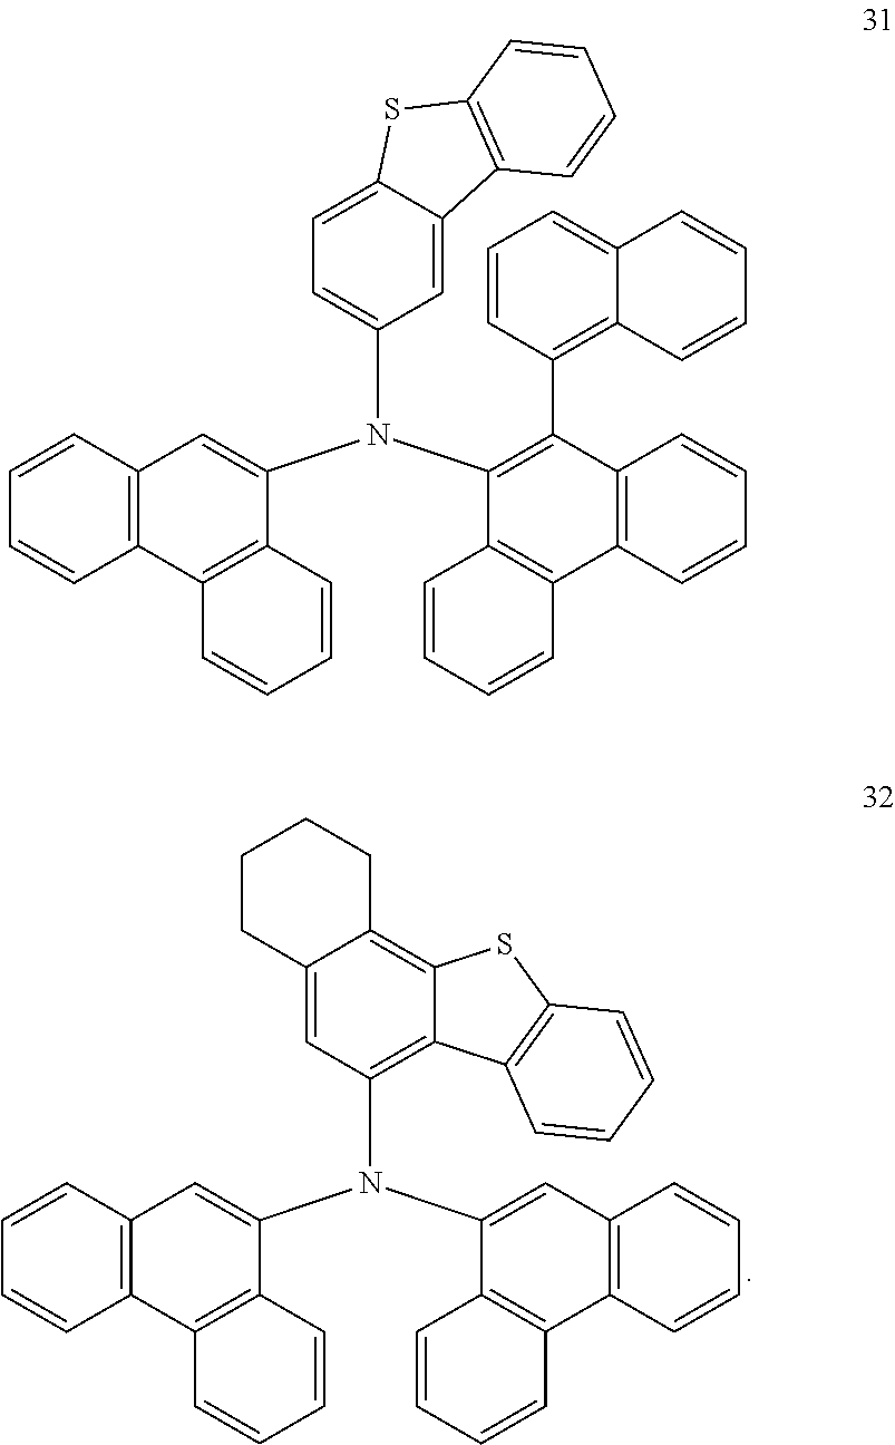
C12=C(N(C3=CC4=C(C5=C3C=CC=C5)C=CC=C4)C3=CC4=C(C5=C3C=CC=C5)C=CC=C4)C=C3C(=C1SC1=C2C=CC=C1)CCCC3.C1=C2C(=CC=C1N(C1=C(C3=C4C(=CC=C3)C=CC=C4)C3=C(C4=C1C=CC=C4)C=CC=C3)C1=CC3=C(C4=C1C=CC=C4)C=CC=C3)SC1=C2C=CC=C1
